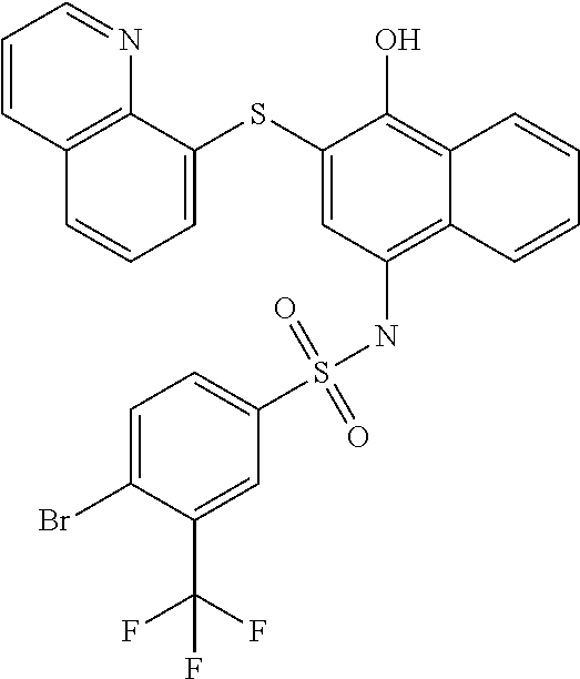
C12=C(NS(C3=CC=C(Br)C(C(F)(F)F)=C3)(=O)=O)C=C(SC3=CC=CC4=C3N=CC=C4)C(O)=C1C=CC=C2
